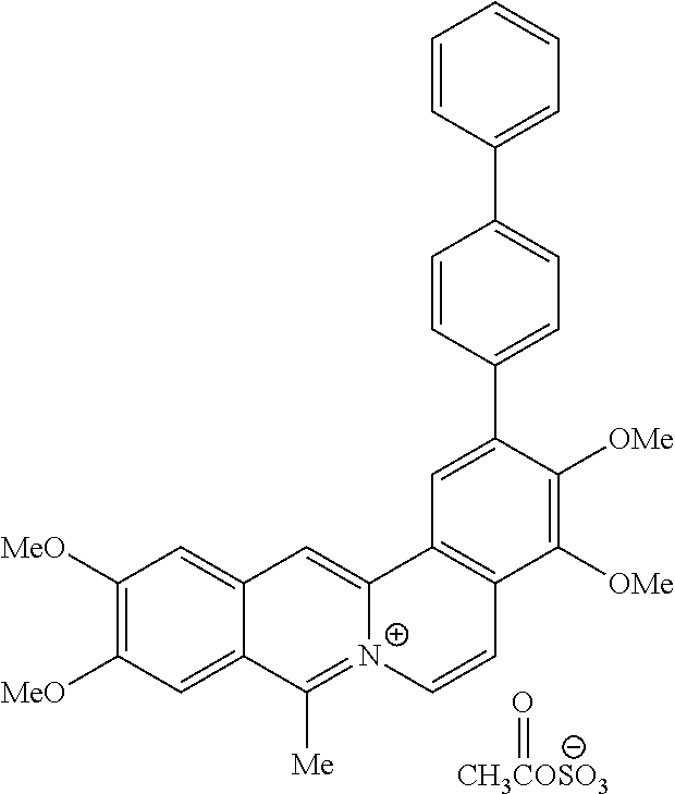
C1([MeO])=C([MeO])C=C2C(=C1)C=C1[N+](=C2[Me])C=CC2=C1C=C(C1=CC=C(C3=CC=CC=C3)C=C1)C([OMe])=C2[OMe].O=[CH3COSO3]
